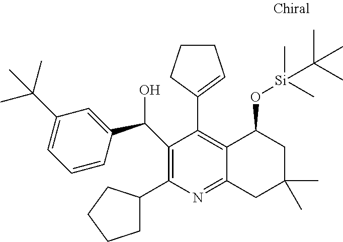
C1(C(C)(C)C)=CC=CC(C(O)C2=C(C3CCCC3)N=C3C(=C2C2=CCCC2)C(O[Si](C)(C)C(C)(C)C)CC(C)(C)C3)=C1
